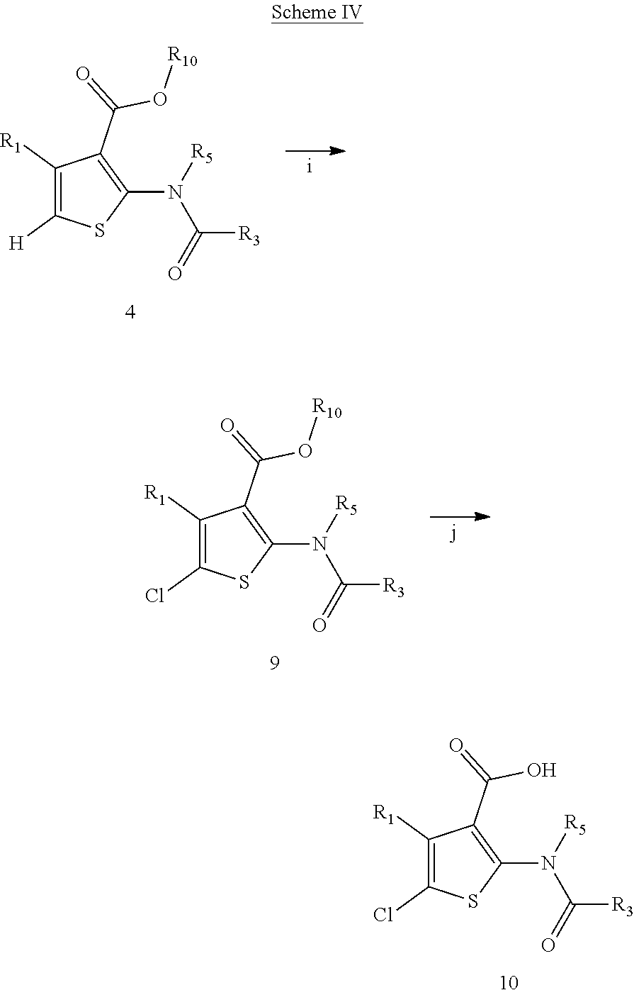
C1([R1])=C(Cl)SC(N(C([R3])=O)[R5])=C1C(=O)O.C1([R1])=C([H])SC(N(C(=O)[R3])[R5])=C1C(=O)O[R10].C1([R1])=C(Cl)SC(N(C([R3])=O)[R5])=C1C(=O)O[R10]
